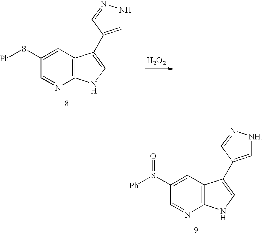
C1(S[Ph])=CC2=C(N=C1)NC=C2C1=CNN=C1.[H2O2].C1(S([Ph])=O)=CC2=C(N=C1)NC=C2C1=C[NH]N=C1
